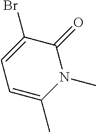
BrC1=CC=C(C)N(C)C1=O
